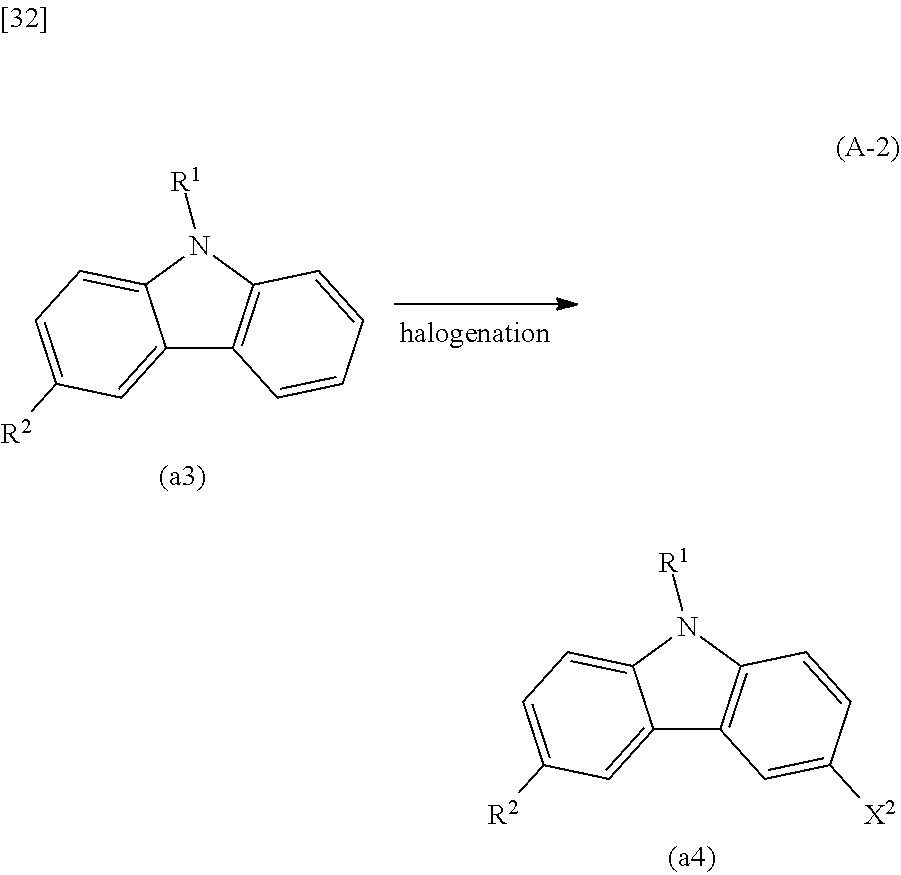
C12=CC([R2])=CC=C1N([R1])C1=C2C=C([X2])C=C1.C12=CC([R2])=CC=C1N([R1])C1=C2C=CC=C1
